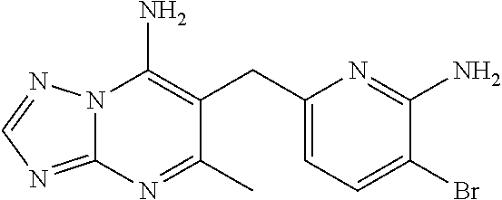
N12C(=NC=N1)N=C(C)C(CC1=CC=C(Br)C(N)=N1)=C2N
